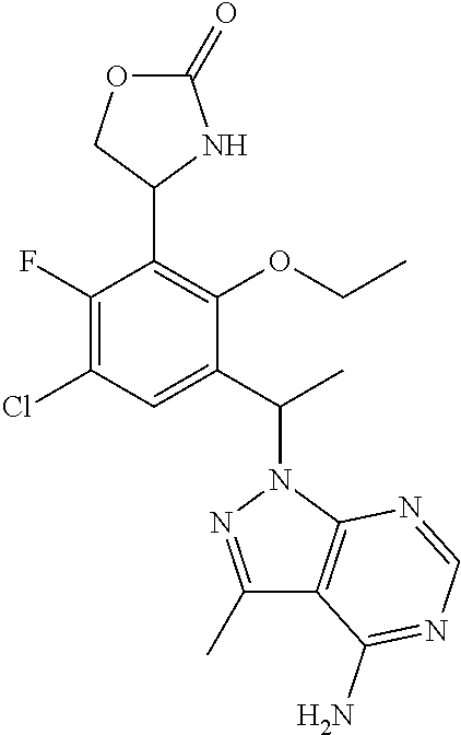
C1(C(C)N2N=C(C)C3=C2N=CN=C3N)=CC(Cl)=C(F)C(C2NC(=O)OC2)=C1OCC
